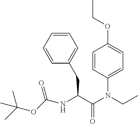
C(NC(C(N(CC)C1=CC=C(OCC)C=C1)=O)CC1=CC=CC=C1)(OC(C)(C)C)=O
